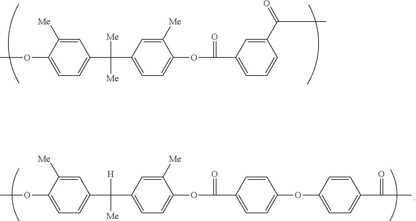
C1=C([Me])C(OC)=CC=C1C(C1=CC=C(OC(=O)C2=CC=CC(C(=O)C)=C2)C([Me])=C1)([Me])[Me].C1=C([Me])C(OC)=CC=C1C(C1=CC=C(OC(=O)C2=CC=C(OC3=CC=C(C(C)=O)C=C3)C=C2)C([Me])=C1)([H])[Me]
